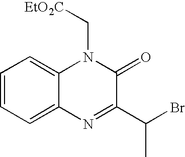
C1=CC=C2C(=C1)N(C[EtO2C])C(=O)C(C(Br)C)=N2
